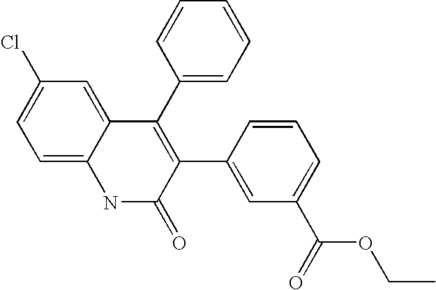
C1=C2C(=CC(Cl)=C1)C(C1=CC=CC=C1)=C(C1=CC(C(OCC)=O)=CC=C1)C(=O)N2
